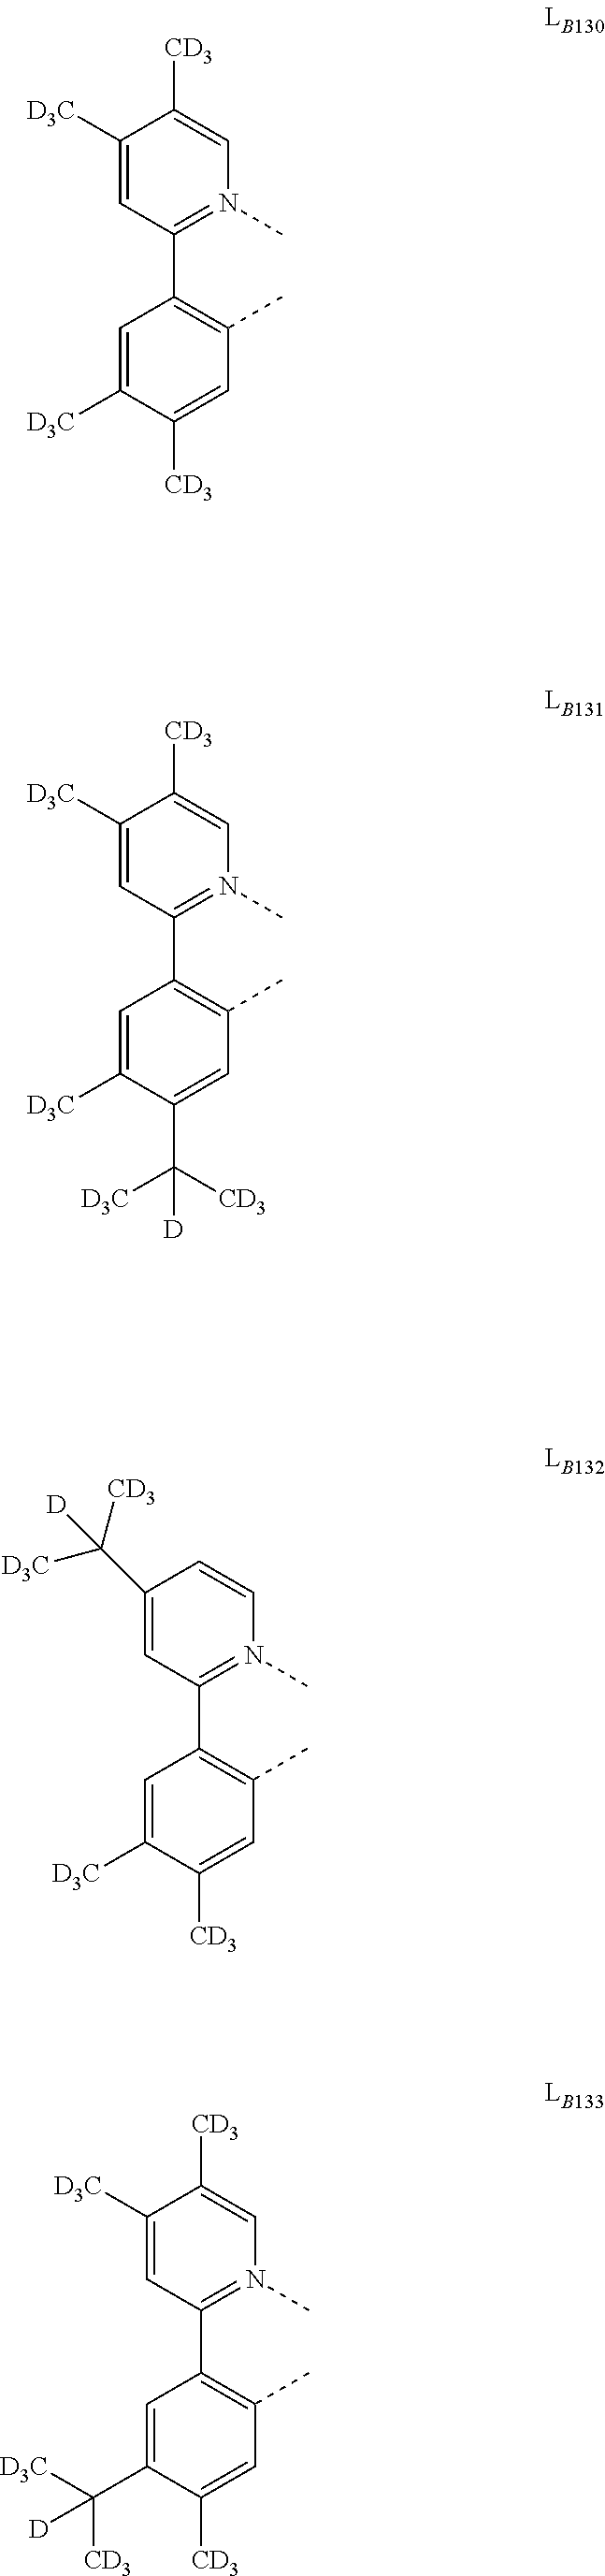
C1([D3C])=CC(C2=C(C)C=C([CD3])C([D3C])=C2)=N(C)C=C1[CD3].C1(C([CD3])([D3C])[D])=CC(C2=C(C)C=C([CD3])C([D3C])=C2)=N(C)C=C1.C1([D3C])=CC(C2=C(C)C=C([CD3])C(C([D3C])([CD3])[D])=C2)=N(C)C=C1[CD3].C1([D3C])=CC(C2=C(C)C=C(C([CD3])([D3C])[D])C([D3C])=C2)=N(C)C=C1[CD3]
